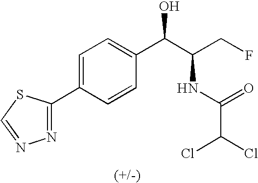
C1=C(C2=NN=CS2)C=CC(C(C(CF)NC(=O)C(Cl)Cl)O)=C1
